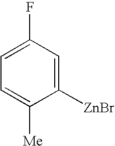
C1([ZnBr])=CC(F)=CC=C1[Me]
